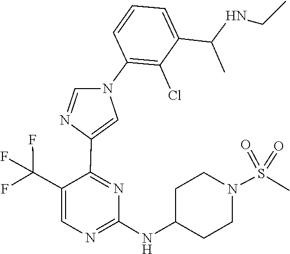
C1(NC2CCN(S(=O)(=O)C)CC2)=NC=C(C(F)(F)F)C(C2=CN(C3=C(Cl)C(C(C)NCC)=CC=C3)C=N2)=N1
